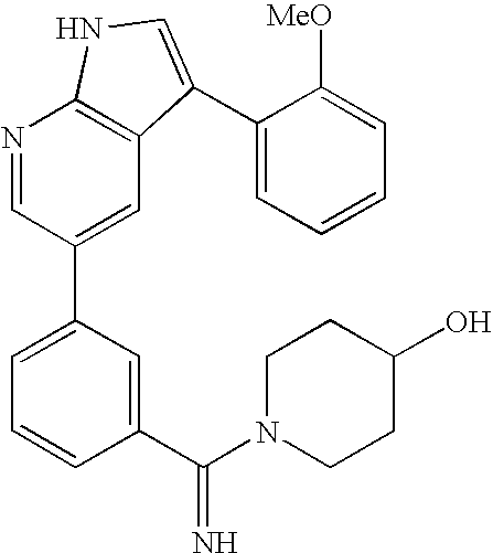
C1(C(N2CCC(O)CC2)=N)=CC(C2=CC3=C(N=C2)NC=C3C2=CC=CC=C2[MeO])=CC=C1
